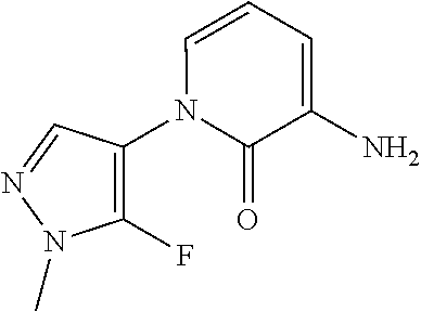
C1(N2C(=O)C(N)=CC=C2)=C(F)N(C)N=C1
